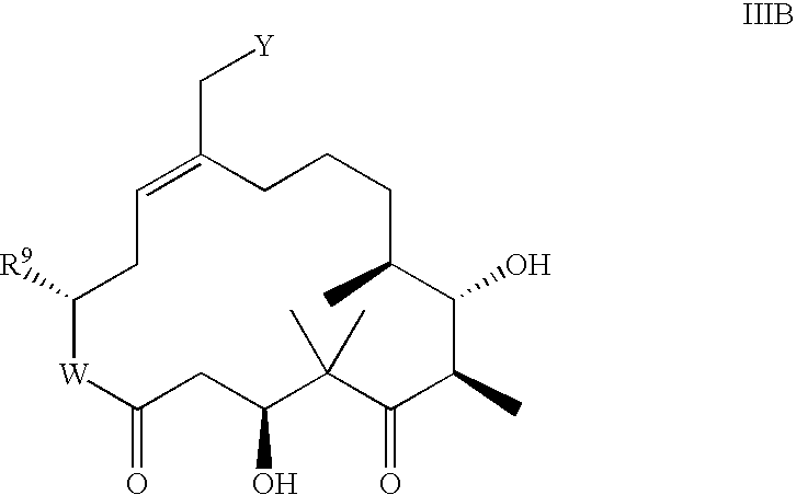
C1([R9])[W]C(=O)CC(O)C(C)(C)C(=O)C(C)C(O)C(C)CCCC(C[Y])=CC1
